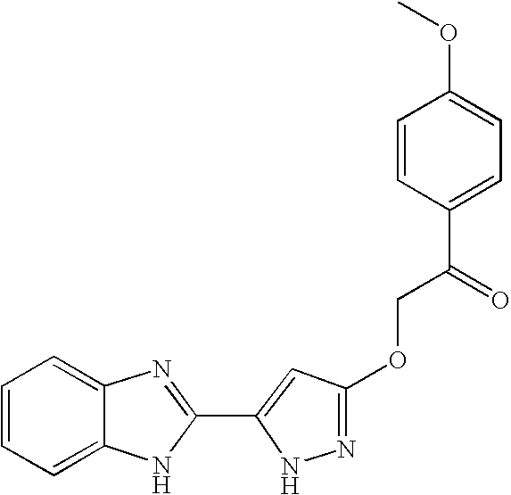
C1=C2C(=CC=C1)N=C(C1=CC(OCC(C3=CC=C(OC)C=C3)=O)=NN1)N2
